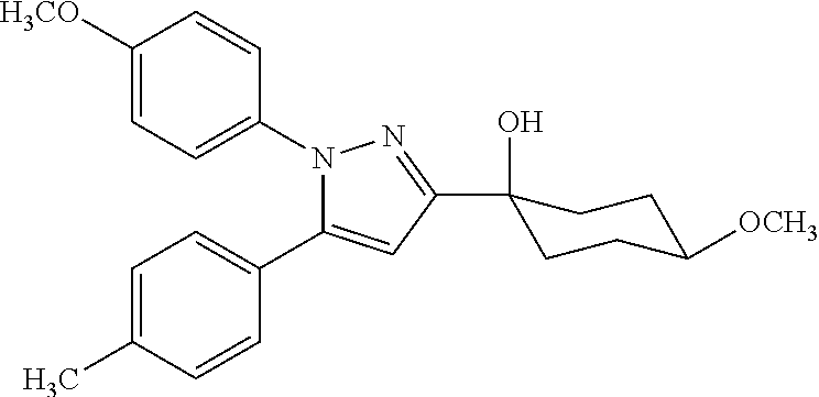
N1(C2=CC=C([H3CO])C=C2)C(C2=CC=C(C)C=C2)=CC(C2(O)CCC([OCH3])CC2)=N1
